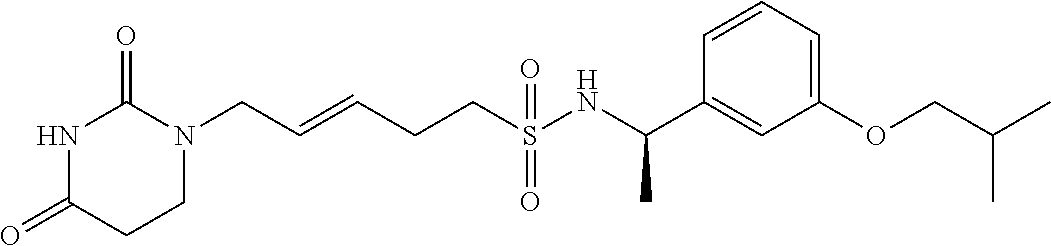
N1C(=O)CCN(CC=CCCS(NC(C2=CC(OCC(C)C)=CC=C2)C)(=O)=O)C1=O
